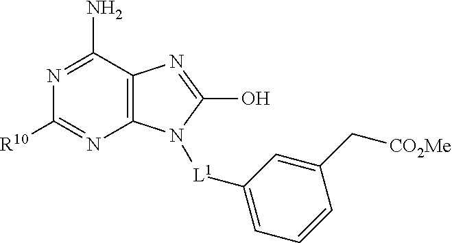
C12=C(C(N)=NC([R10])=N1)N=C(O)N2[L1]C1=CC=CC(C[CO2Me])=C1
